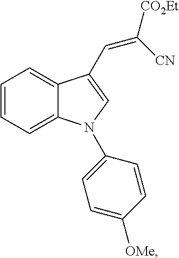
C1=CC=C2C(=C1)C(C=C([CO2Et])[CN])=CN2C1=CC=C([OMe])C=C1
